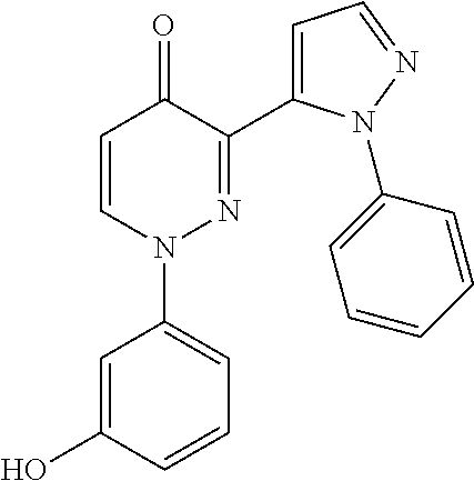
C1=CN(C2=CC=CC(O)=C2)N=C(C2=CC=NN2C2=CC=CC=C2)C1=O
